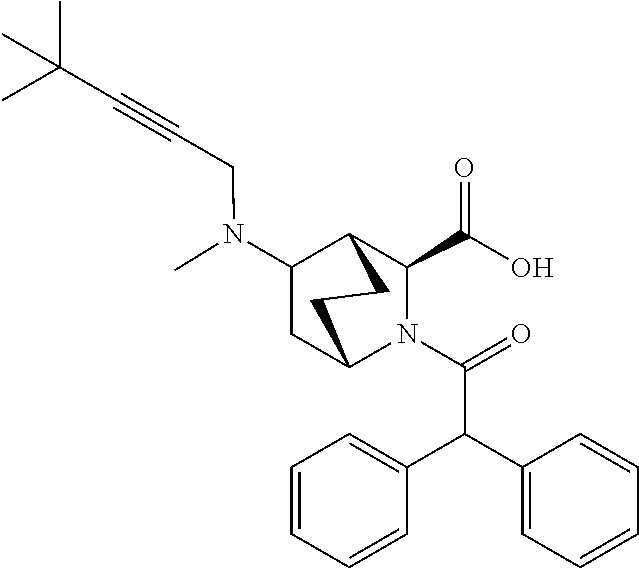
C1(C(C2=CC=CC=C2)C(=O)N2C3CC(N(C)CC#CC(C)(C)C)C(C2C(O)=O)CC3)=CC=CC=C1
